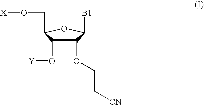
C1(OCC[CN])C(O[Y])C(CO[X])OC1[B1]
